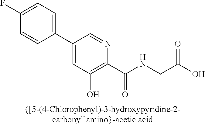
C1=C(F)C=CC(C2=CC(O)=C(C(NCC(O)=O)=O)N=C2)=C1
